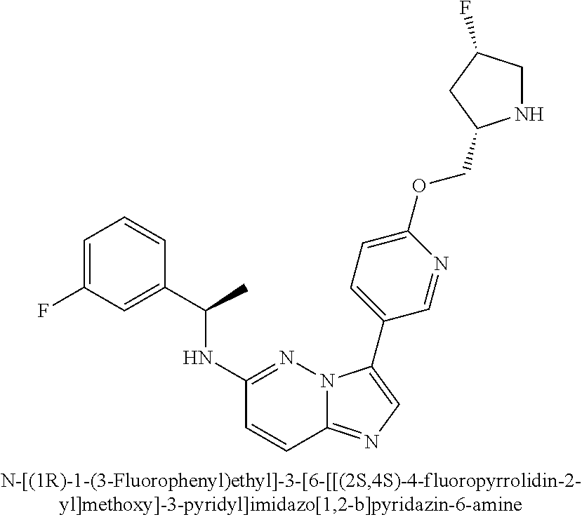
C1(NC(C2=CC(F)=CC=C2)C)=NN2C(=NC=C2C2=CC=C(OCC3NCC(F)C3)N=C2)C=C1
